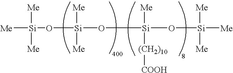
[Si]([Me])([Me])([Me])O[Si]([Me])([Me])O[Si]([Me])([(CH2)10][COOH])O[Si]([Me])([Me])[Me]
